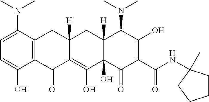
C1=C(N(C)C)C2=C(C(O)=C1)C(=O)C1=C(O)C3(O)C([H])(CC1([H])C2)C(N(C)C)C(O)=C(C(NC1(C)CCCC1)=O)C3=O
